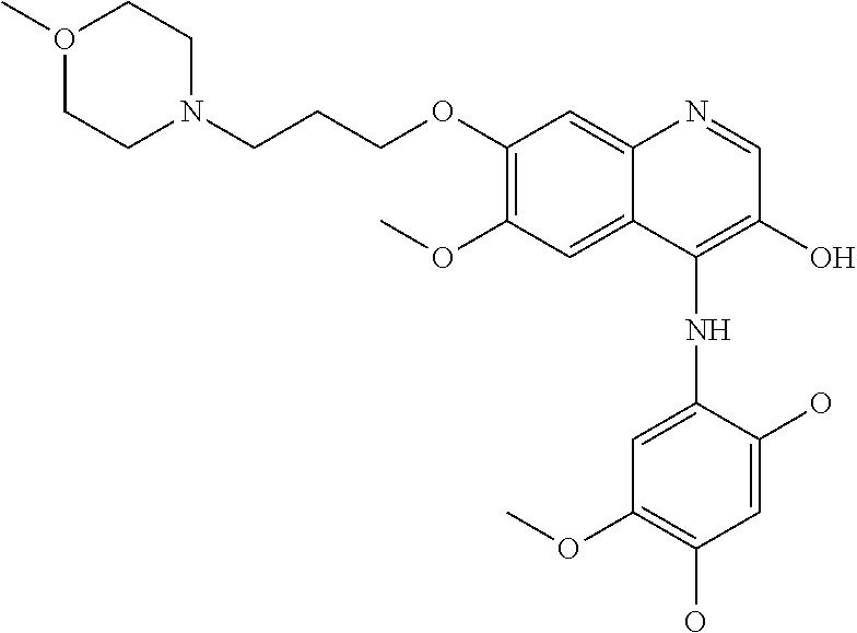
O1(C)CCN(CCCOC2=C(OC)C=C3C(=C2)N=CC(O)=C3NC2=CC(OC)=C(O)C=C2O)CC1
